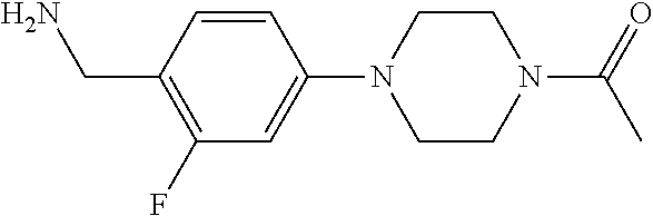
NCC1=C(F)C=C(N2CCN(C(C)=O)CC2)C=C1
